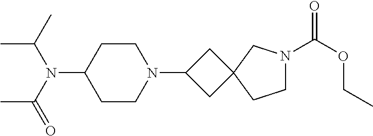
C1CN(C2CC3(C2)CCN(C(OCC)=O)C3)CCC1N(C(=O)C)C(C)C
